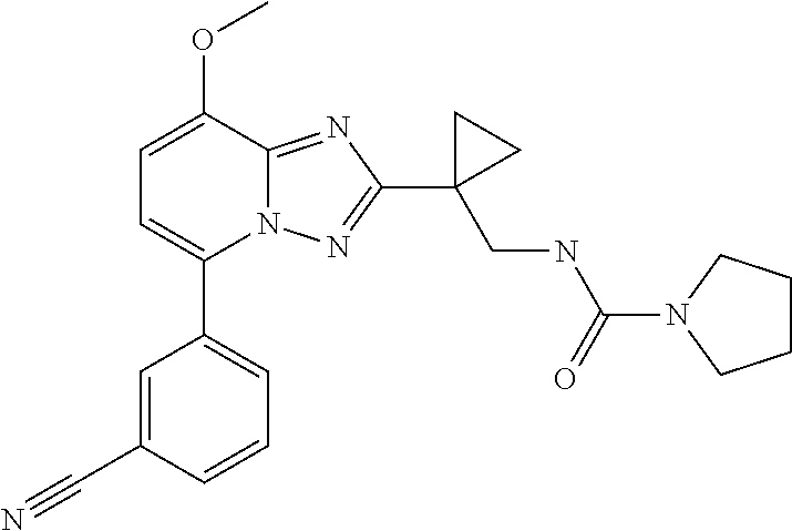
C1=C(C#N)C=CC=C1C1=CC=C(OC)C2=NC(C3(CNC(N4CCCC4)=O)CC3)=NN12
